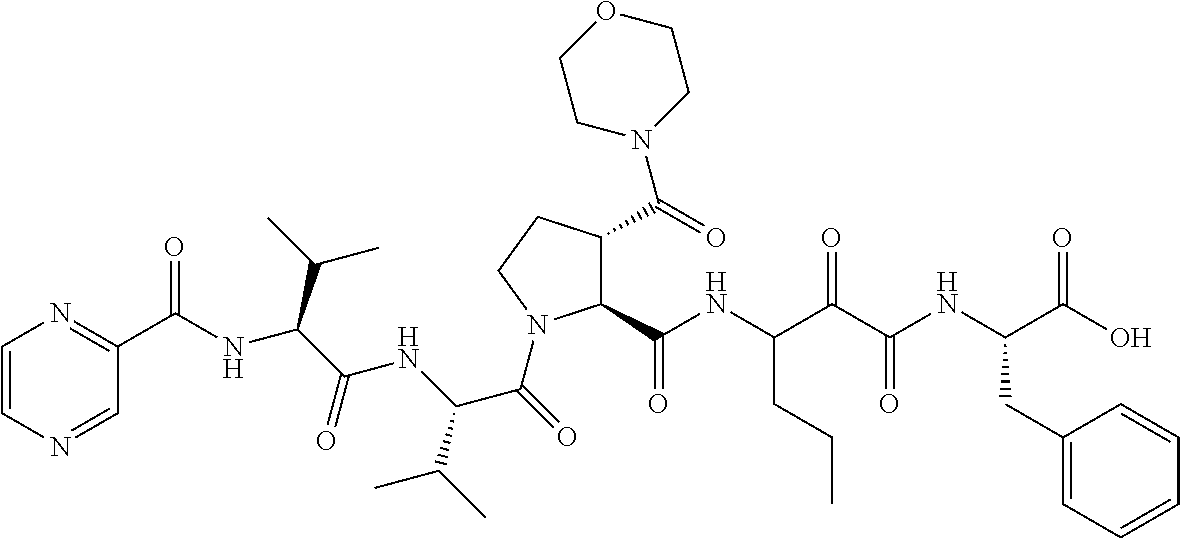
C1=CN=CC(C(=O)NC(C(C)C)C(NC(C(C)C)C(=O)N2C(C(NC(C(C(NC(C(O)=O)CC3=CC=CC=C3)=O)=O)CCC)=O)C(C(=O)N3CCOCC3)CC2)=O)=N1
